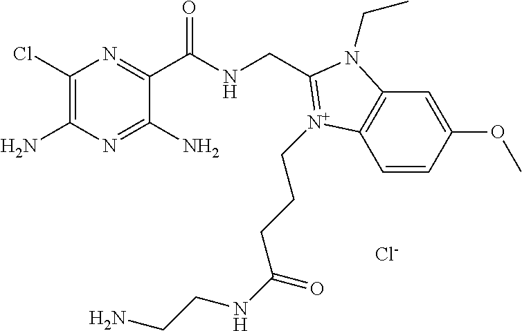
C1(Cl)=C(N)N=C(N)C(C(NCC2=[N+](CCCC(NCCN)=O)C3=C(C=C(OC)C=C3)N2CC)=O)=N1.[Cl-]
